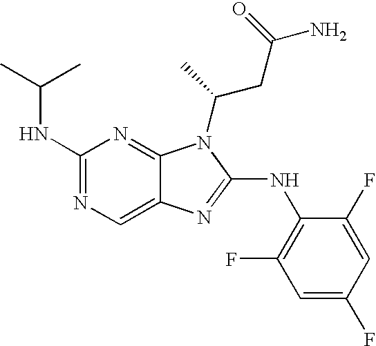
N1=C(NC(C)C)N=C2C(=C1)N=C(NC1=C(F)C=C(F)C=C1F)N2C(CC(=O)N)C
